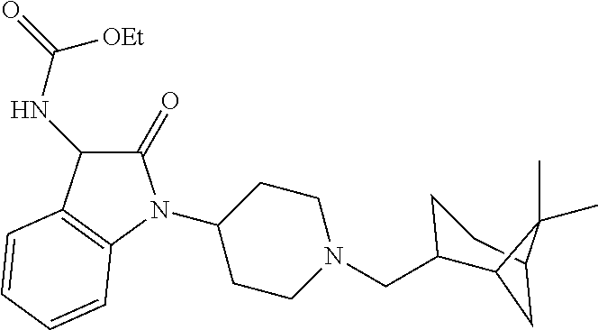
C12CCC(CN3CCC(N4C(=O)C(NC(=O)[OEt])C5=C4C=CC=C5)CC3)C(C1(C)C)C2
